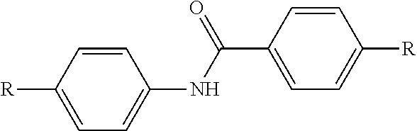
C1=CC([R])=CC=C1NC(C1=CC=C([R])C=C1)=O
